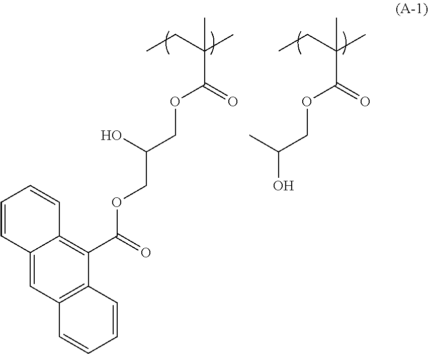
OC(COC(C(CC)(C)C)=O)C.C12=CC3=C(C(C(=O)OCC(COC(C(CC)(C)C)=O)O)=C1C=CC=C2)C=CC=C3
